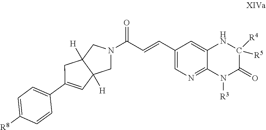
C12=CC(C=CC(N3CC4([H])C([H])(C3)C=C(C3=CC=C([R8])C=C3)C4)=O)=CN=C1N([R3])C(=O)C([R5])([R4])N2
